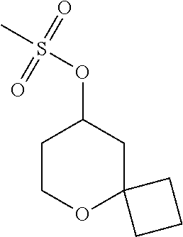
C1COC2(CC1OS(C)(=O)=O)CCC2
